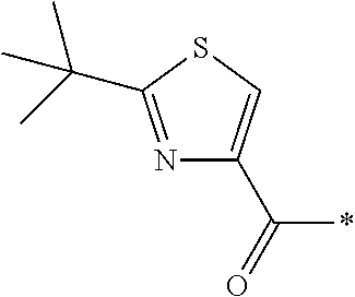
N1=C(C(C)(C)C)SC=C1C(=O)*
